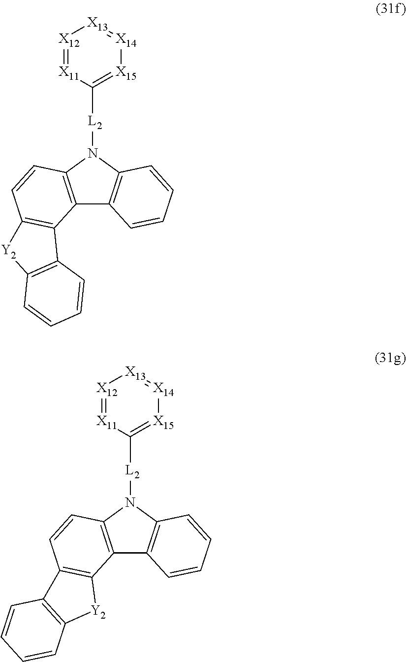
C12=C(N([L2]C3=[X15][X14]=[X13][X12]=[X11]3)C3=C1C1=C(C=C3)[Y2]C3=C1C=CC=C3)C=CC=C2.C12=C(N([L2]C3=[X15][X14]=[X13][X12]=[X11]3)C3=C1C1=C(C=C3)C3=C([Y2]1)C=CC=C3)C=CC=C2
